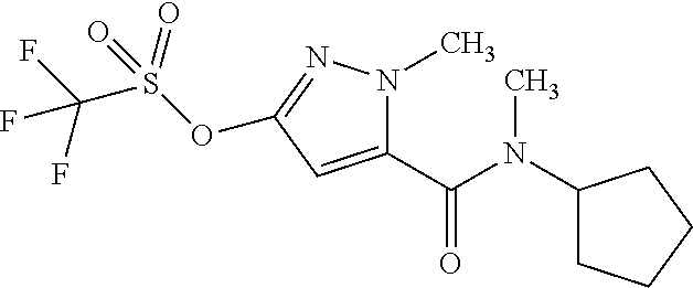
C1(C(=O)N(C2CCCC2)C)=CC(OS(=O)(=O)C(F)(F)F)=NN1C
